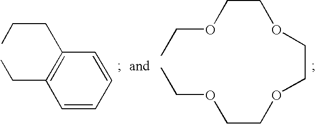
C1(CCC)=C(CC)C=CC=C1.O(CCOCCOCCOCC)CC
